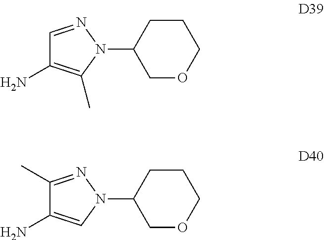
C1=NN(C2COCCC2)C(C)=C1N.C1(C)=NN(C2COCCC2)C=C1N
